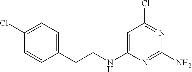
C1(Cl)=CC=C(CCNC2=CC(Cl)=NC(N)=N2)C=C1
